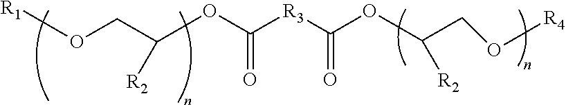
[R1]OCC(OC([R3]C(OC([R2])CO[R4])=O)=O)[R2]
